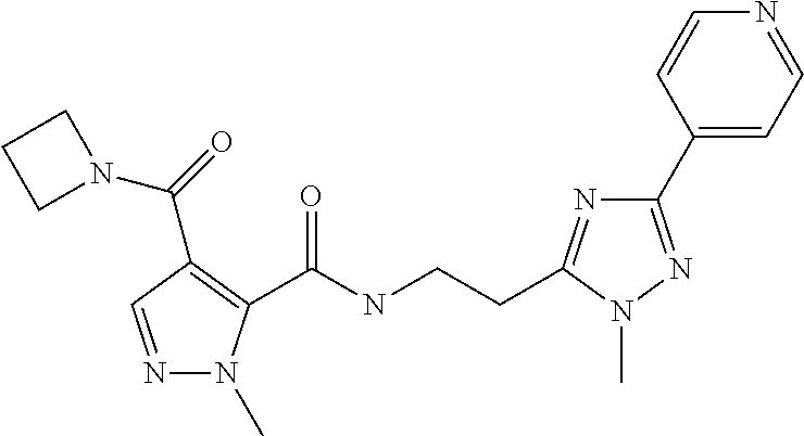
N1=CC(C(=O)N2CCC2)=C(C(NCCC2=NC(C3=CC=NC=C3)=NN2C)=O)N1C
